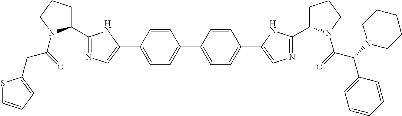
C(C(=O)N1C(C2=NC=C(C3=CC=C(C4=CC=C(C5=CN=C(C6CCCN6C(=O)C(N6CCCCC6)C6=CC=CC=C6)N5)C=C4)C=C3)N2)CCC1)C1=CC=CS1
